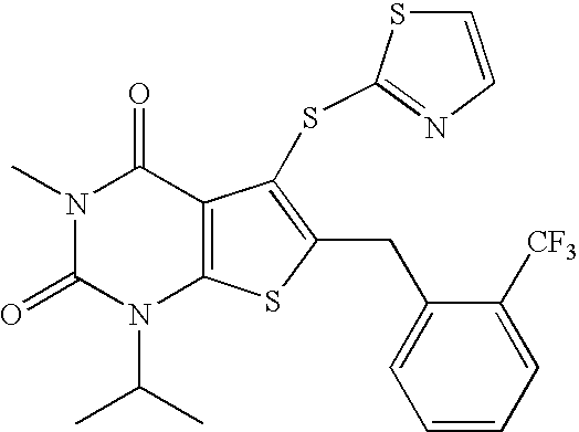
N1(C)C(=O)N(C(C)C)C2=C(C1=O)C(SC1=NC=CS1)=C(CC1=CC=CC=C1[CF3])S2
